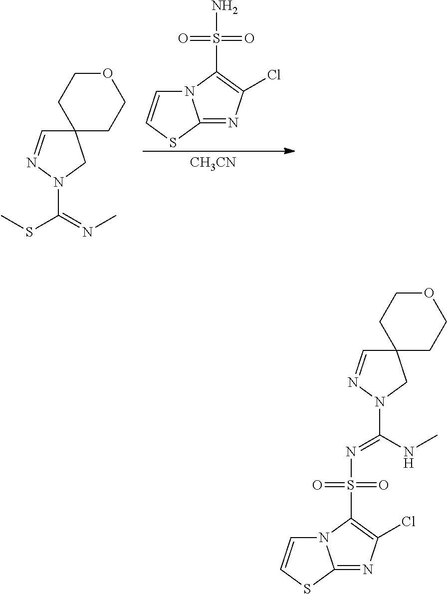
N12C=CSC1=NC(Cl)=C2S(N)(=O)=O.C12(C=NN(C(=NC)SC)C1)CCOCC2.[CH3CN].N12C=CSC1=NC(Cl)=C2S(=O)(=O)N=C(N1N=CC2(C1)CCOCC2)NC
